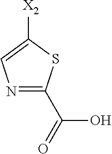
N1=C(C(=O)O)SC([X2])=C1
